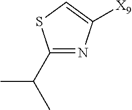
C1(C(C)C)=NC([X9])=CS1
